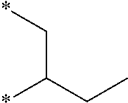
*C(CC)C*
